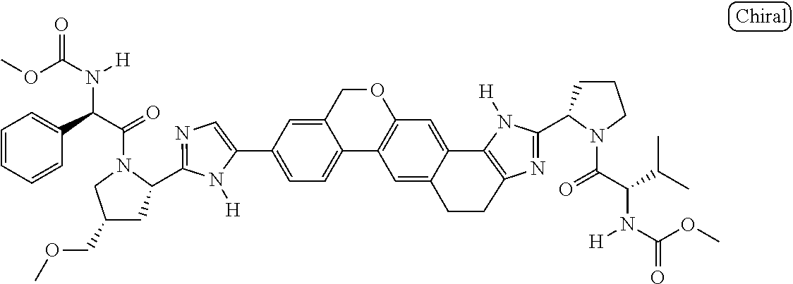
C1=C(C2=CC=C3C(=C2)COC2=C3C=C3C(=C2)C2=C(N=C(C4CCCN4C(=O)C(C(C)C)N([H])C(OC)=O)N2[H])CC3)N([H])C(C2CC(COC)CN2C(=O)C(C2=CC=CC=C2)N([H])C(OC)=O)=N1
